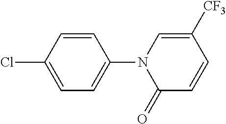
C1=C(Cl)C=CC(N2C(=O)C=CC([CF3])=C2)=C1
